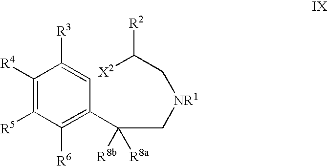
C1([R4])=C([R5])C([R6])=C(C(C[NR1]CC([X2])[R2])([R8b])[R8a])C=C1[R3]
